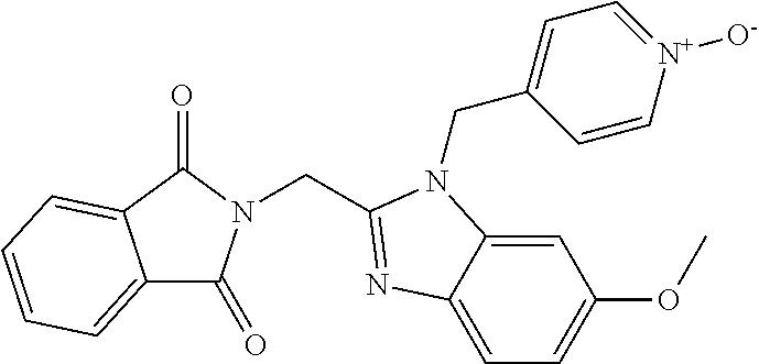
C1=C2C(=CC=C1OC)N=C(CN1C(=O)C3=CC=CC=C3C1=O)N2CC1=CC=[N+]([O-])C=C1
